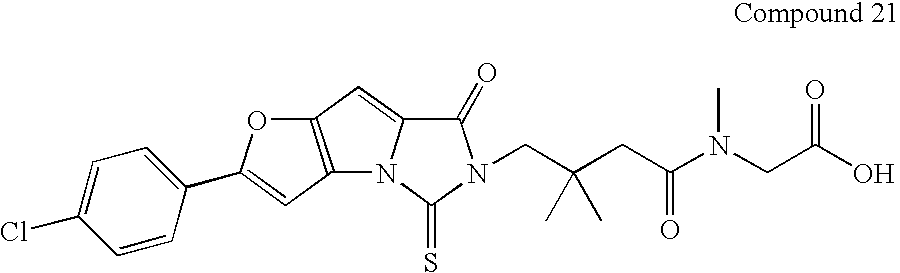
C12=C(C=C(C3=CC=C(Cl)C=C3)O1)N1C(=C2)C(=O)N(CC(CC(N(CC(O)=O)C)=O)(C)C)C1=S
